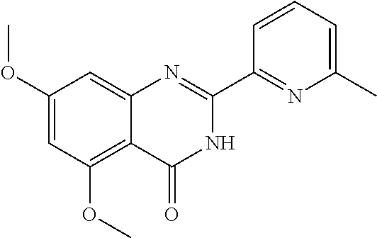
C1(OC)=CC(OC)=C2C(=C1)N=C(C1=NC(C)=CC=C1)NC2=O
